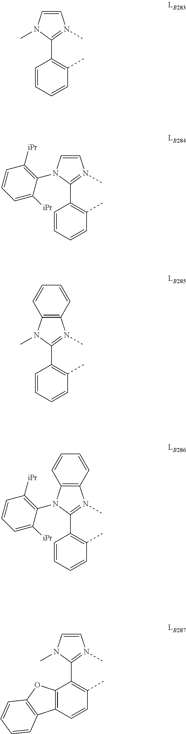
C1(C2=C(C)C=CC=C2)=N(C)C=CN1C.C1(C2=C(C)C=CC=C2)=N(C)C=CN1C1=C([iPr])C=CC=C1[iPr].C1(C2=C(C)C=CC=C2)=N(C)C2=C(N1C)C=CC=C2.C1(C2=C(C)C=CC=C2)=N(C)C2=C(N1C1=C([iPr])C=CC=C1[iPr])C=CC=C2.C1(C2=C(C)C=CC3=C2OC2=C3C=CC=C2)=N(C)C=CN1C
